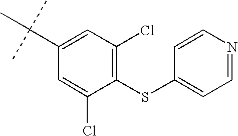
C1(Cl)=C(SC2=CC=NC=C2)C(Cl)=CC(C(C)(C)C)=C1
